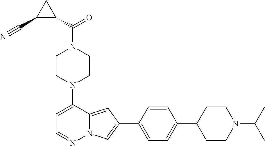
N1(C2=CC=NN3C2=CC(C2=CC=C(C4CCN(C(C)C)CC4)C=C2)=C3)CCN(C(C2CC2C#N)=O)CC1
